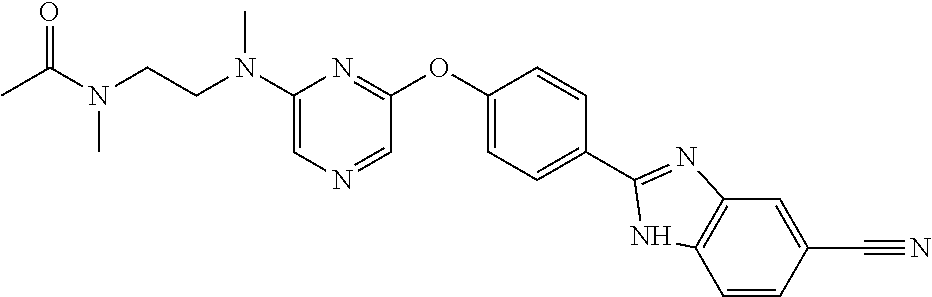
C1(N(CCN(C)C(=O)C)C)=CN=CC(OC2=CC=C(C3=NC4=C(C=CC(C#N)=C4)N3)C=C2)=N1
